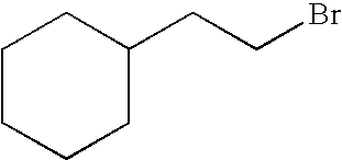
C1(CCBr)CCCCC1
